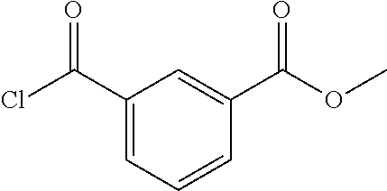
C1(C(Cl)=O)=CC=CC(C(OC)=O)=C1
